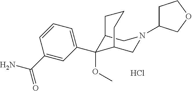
C12C(OC)(C3=CC=CC(C(N)=O)=C3)C(CN(C3CCOC3)C1)CCC2.Cl
